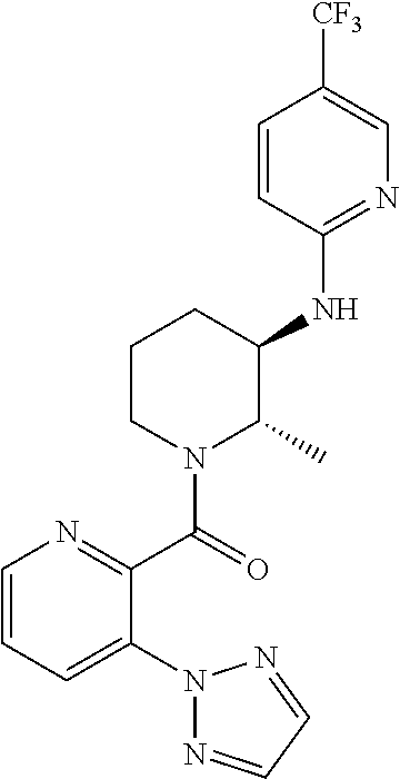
N1(C2=CC=CN=C2C(N2C(C)C(NC3=NC=C([CF3])C=C3)CCC2)=O)N=CC=N1
